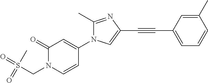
C1(=O)N(CS(=O)(=O)C)C=CC(N2C(C)=NC(C#CC3=CC=CC(C)=C3)=C2)=C1
